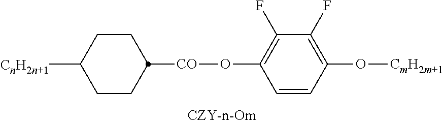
C1CC([CO]OC2=C(F)C(F)=C(O[CmH2m+1])C=C2)CCC1[CnH2n+1]
